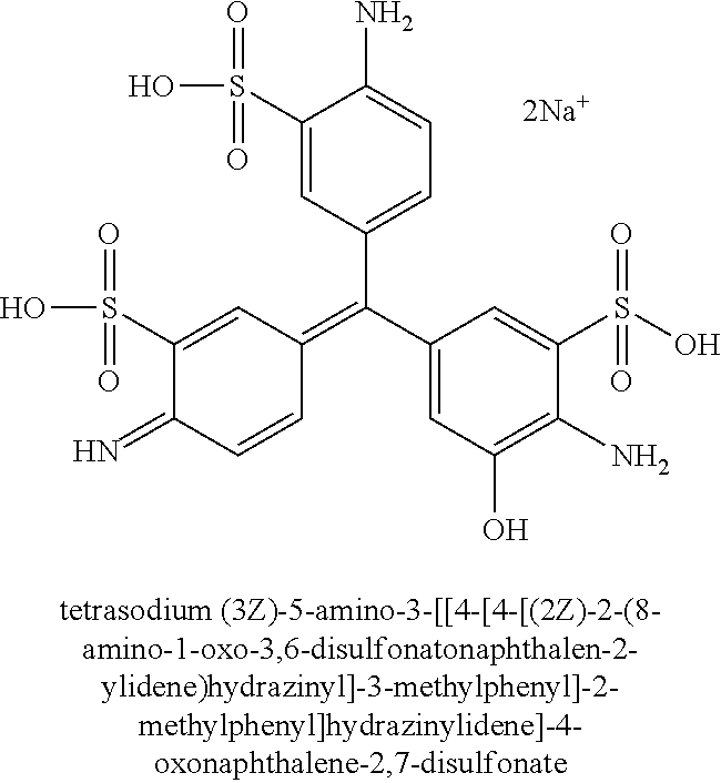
OS(=O)(=O)C1=CC(=C(C2=CC=C(N)C(S(O)(=O)=O)=C2)C2=CC(O)=C(N)C(S(=O)(=O)O)=C2)C=CC1=N
